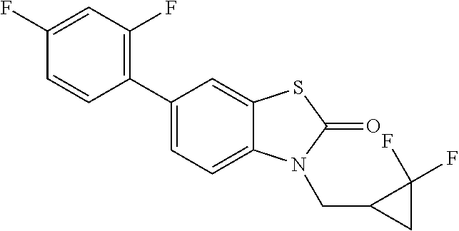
C1(C2=CC=C3C(=C2)SC(=O)N3CC2CC2(F)F)=C(F)C=C(F)C=C1
